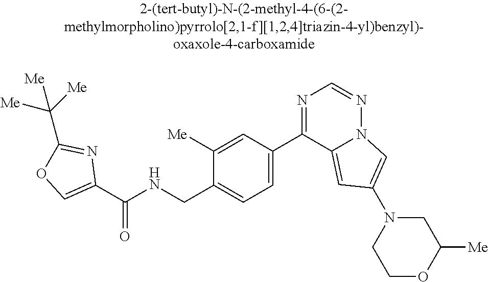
C1(C(NCC2=CC=C(C3=NC=NN4C3=CC(N3CCOC([Me])C3)=C4)C=C2[Me])=O)=COC(C([Me])([Me])[Me])=N1
